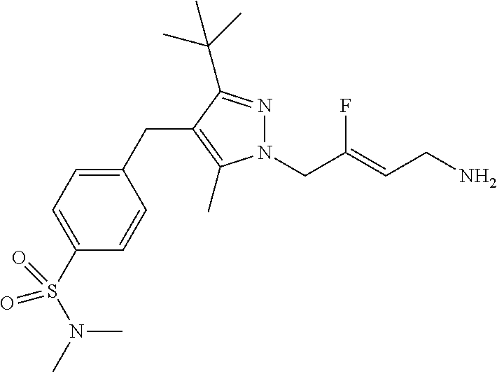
N1(CC(=CCN)F)N=C(C(C)(C)C)C(CC2=CC=C(S(=O)(N(C)C)=O)C=C2)=C1C
